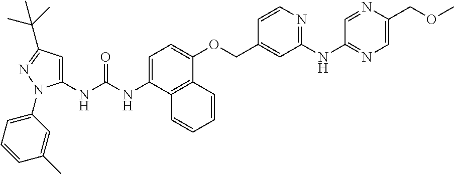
C1=C(NC(NC2=CC(C(C)(C)C)=NN2C2=CC=CC(C)=C2)=O)C2=C(C(OCC3=CC(NC4=NC=C(COC)N=C4)=NC=C3)=C1)C=CC=C2
